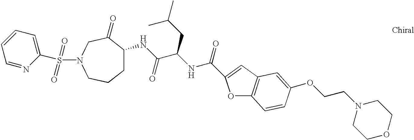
C1=NC(S(=O)(=O)N2CC(=O)C(NC(C(NC(=O)C3=CC4=C(O3)C=CC(OCCN3CCOCC3)=C4)CC(C)C)=O)CCC2)=CC=C1
